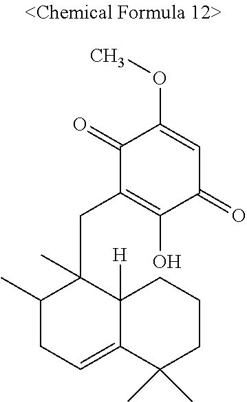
COC1=CC(=O)C(O)=C(CC2(C)C(C)CC=C3C2([H])CCCC3(C)C)C1=O
